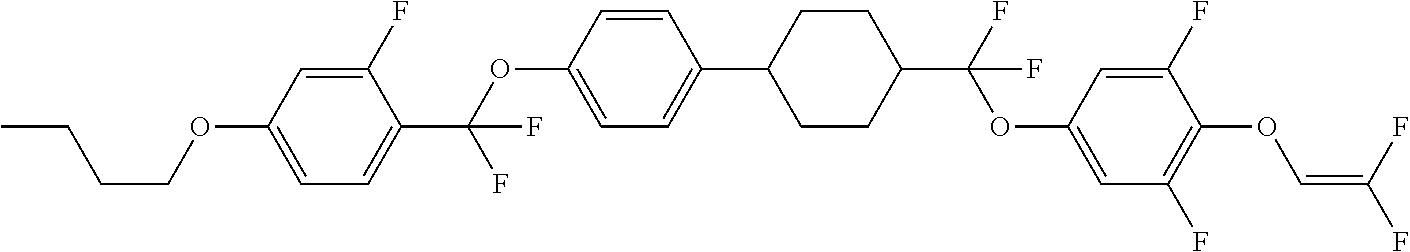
C1(F)=CC(OCCCC)=CC=C1C(OC1=CC=C(C2CCC(C(F)(OC3=CC(F)=C(OC=C(F)F)C(F)=C3)F)CC2)C=C1)(F)F
